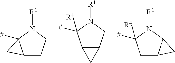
C12CCN([R1])C1([#])C2.C12C(CN([R1])C1([#])[R4])C2.C1C2C(N([R1])C1([#])[R4])C2
